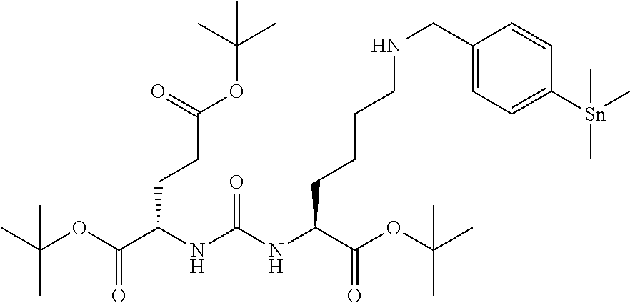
C(C1=CC=C([Sn](C)(C)C)C=C1)NCCCCC(NC(NC(C(OC(C)(C)C)=O)CCC(OC(C)(C)C)=O)=O)C(OC(C)(C)C)=O
